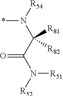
[R54]N(C(C(N([R52])[R51])=O)([R81])[R82])*
